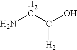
NCC(O)[H2]
